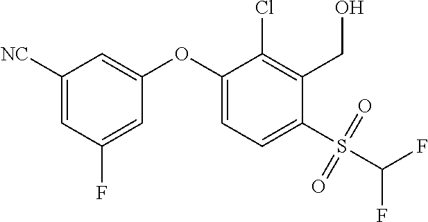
C1([NC])=CC(F)=CC(OC2=CC=C(S(C(F)F)(=O)=O)C(CO)=C2Cl)=C1
